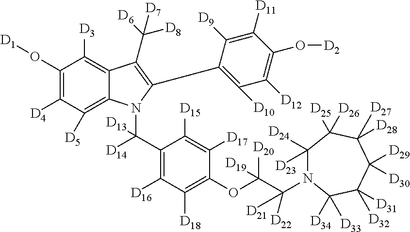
C1(O[D1])=C([D4])C([D5])=C2C(=C1[D3])C(C([D6])([D8])[D7])=C(C1=C([D10])C([D12])=C(O[D2])C([D11])=C1[D9])N2C(C1=C([D16])C([D18])=C(OC(C([D21])([D22])N2C([D23])([D24])C([D25])([D26])C([D28])([D27])C([D29])([D30])C([D31])([D32])C2([D34])[D33])([D20])[D19])C([D17])=C1[D15])([D14])[D13]
